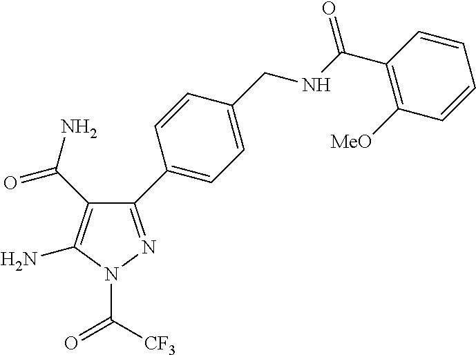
C1(C2=CC=C(CNC(C3=C([MeO])C=CC=C3)=O)C=C2)=NN(C(=O)[CF3])C(N)=C1C(=O)N
